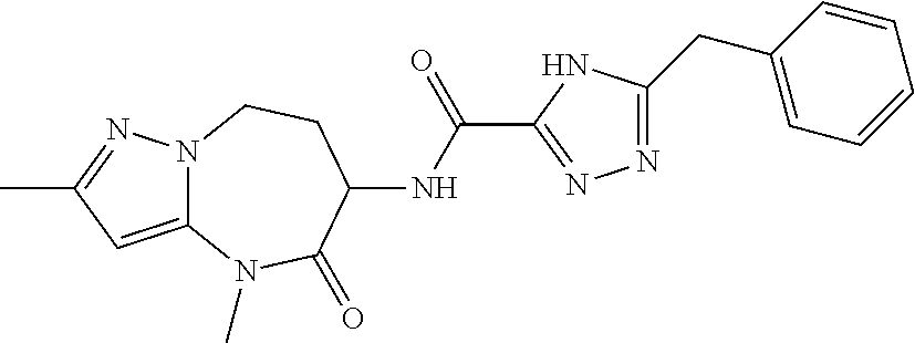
C12=CC(C)=NN1CCC(NC(C1=NN=C(CC3=CC=CC=C3)N1)=O)C(=O)N2C
